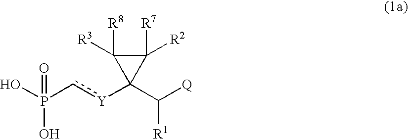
c([Y]C1(C([Q])[R1])C([R7])([R2])C1([R8])[R3])P(=O)(O)O
